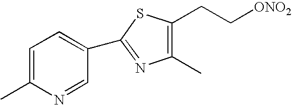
C1(C2=NC(C)=C(CC[ONO2])S2)=CC=C(C)N=C1
